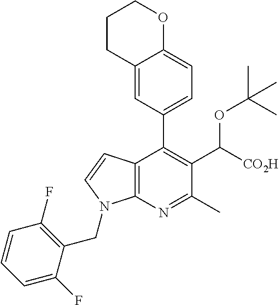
C12=CC(C3=C(C([CO2H])OC(C)(C)C)C(C)=NC4=C3C=CN4CC3=C(F)C=CC=C3F)=CC=C1OCCC2
